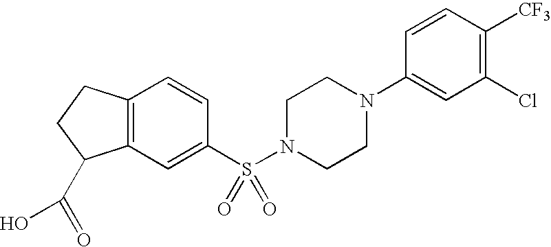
C12=C(C=C(S(N3CCN(C4=CC(Cl)=C([CF3])C=C4)CC3)(=O)=O)C=C1)C(C(=O)O)CC2
